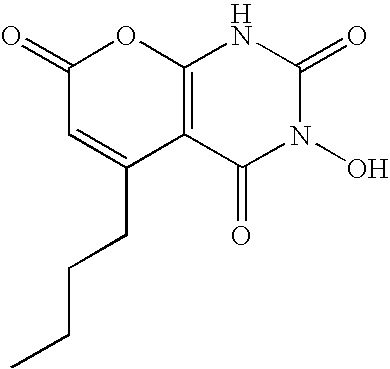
C12=C(C(=O)N(O)C(=O)N1)C(CCCC)=CC(=O)O2
